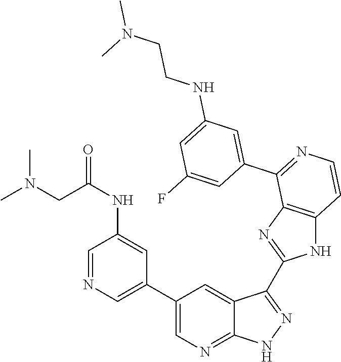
C1=NC=C(C2=CN=C3C(=C2)C(C2=NC4=C(N2)C=CN=C4C2=CC(NCCN(C)C)=CC(F)=C2)=NN3)C=C1NC(=O)CN(C)C
